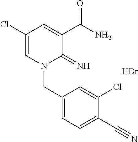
C1(Cl)=CN(CC2=CC=C(C#N)C(Cl)=C2)C(=N)C(C(N)=O)=C1.Br
